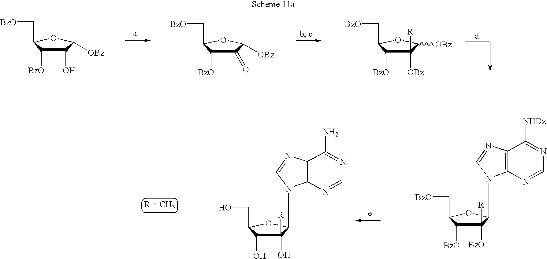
C1(O)C([BzO])C(C[BzO])OC1[OBz].C1(=O)C([BzO])C(C[BzO])OC1[OBz].C1([OBz])([R])C([BzO])C(C[BzO])OC1[OBz].C1([BzO])([R])C([BzO])C(C[BzO])OC1N1C2=C(N=C1)C([NHBz])=NC=N2.C1(O)([R])C(O)C(CO)OC1N1C2=C(N=C1)C(N)=NC=N2
